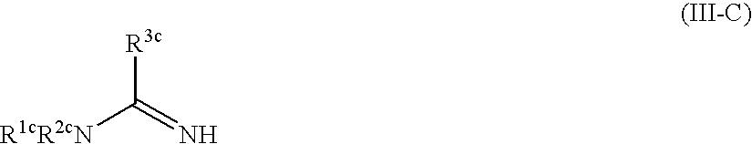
[R3c]C(=N)[R1cR2cN]
